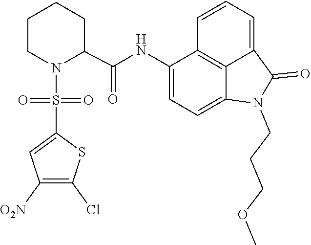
C1=C2C(=O)N(CCCOC)C3=CC=C(NC(C4CCCCN4S(=O)(C4=CC([O2N])=C(Cl)S4)=O)=O)C(=C23)C=C1
